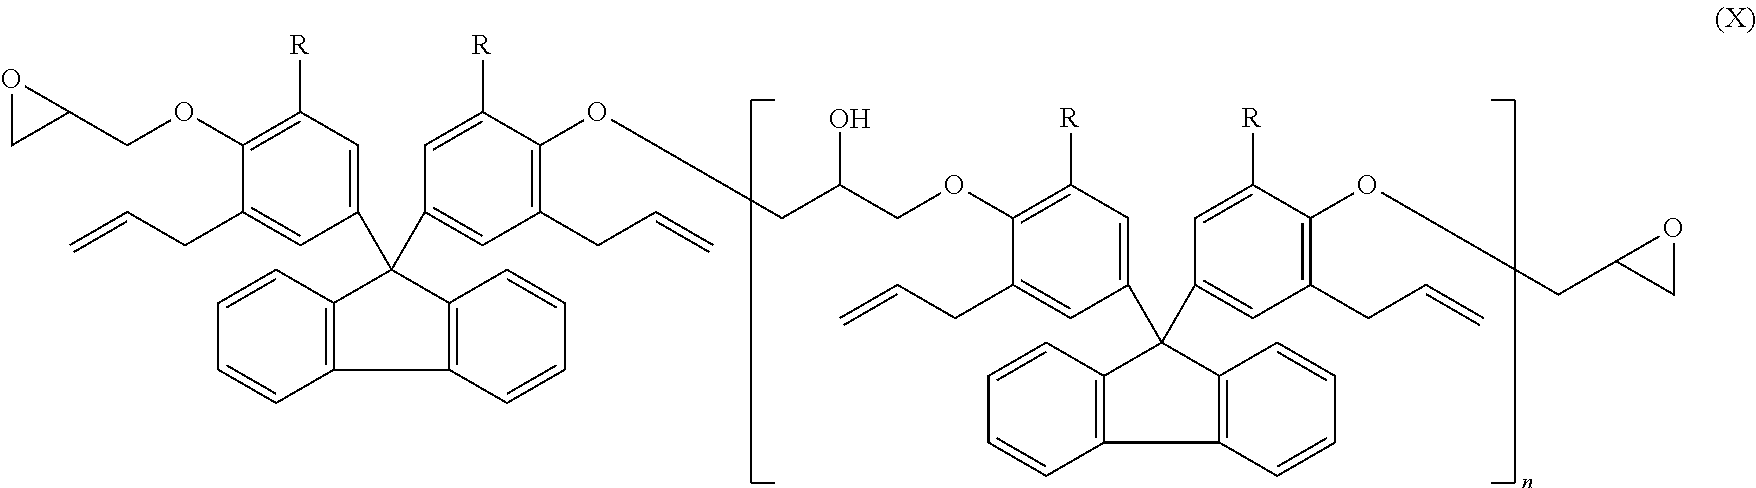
C12=C(C=CC=C1)C1=C(C2(C2=CC([R])=C(OCC3OC3)C(CC=C)=C2)C2=CC(CC=C)=C(OCC(O)COC3=C([R])C=C(C4(C5=CC(CC=C)=C(OCC6CO6)C([R])=C5)C5=C(C=CC=C5)C5=C4C=CC=C5)C=C3CC=C)C([R])=C2)C=CC=C1
